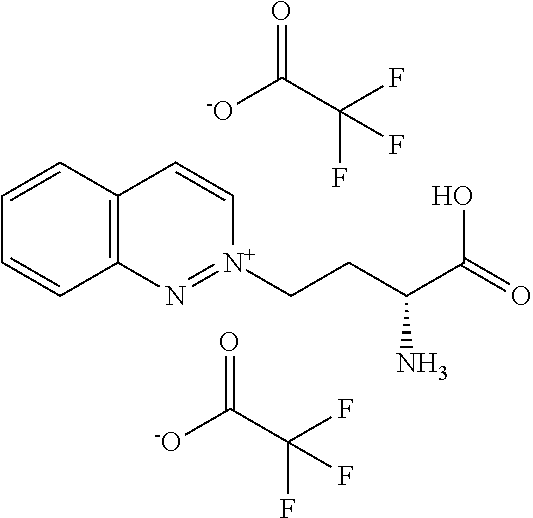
C12=C(C=CC=C1)C=C[N+](CCC(C(=O)O)N)=N2.O=C(C(F)(F)F)[-O].[-O]C(C(F)(F)F)=O
